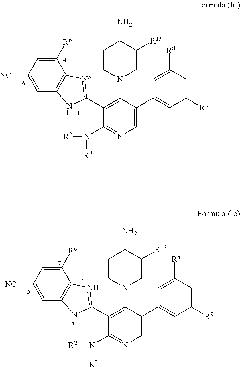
C1([NC])=CC2=C(C([R6])=C1)[N3]=C(C1=C(N3CC([R13])C(N)CC3)C(C3=CC([R9])=CC([R8])=C3)=CN=C1N([R2])[R3])N2.C1([NC])=CC2=C(C([R6])=C1)N=C(C1=C(N3CC([R13])C(N)CC3)C(C3=CC([R9])=CC([R8])=C3)=CN=C1N([R2])[R3])N2
